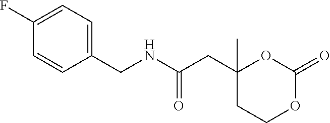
C1(CC(NCC2=CC=C(F)C=C2)=O)(C)CCOC(=O)O1
